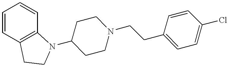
C1=CC2=C(C=C1)N(C1CCN(CCC3=CC=C(Cl)C=C3)CC1)CC2
